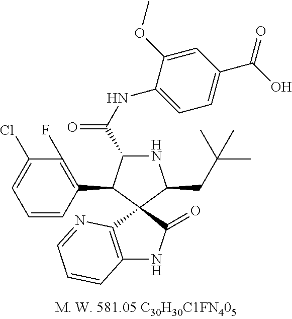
N1C(C(NC2=CC=C(C(=O)O)C=C2OC)=O)C(C2=C(F)C(Cl)=CC=C2)C2(C1CC(C)(C)C)C1=C(NC2=O)C=CC=N1
